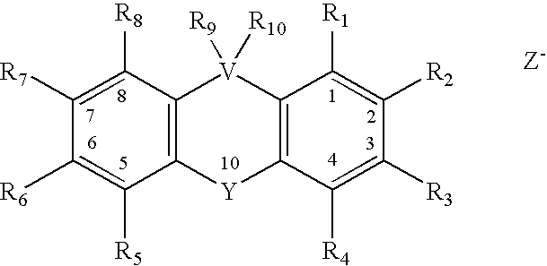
C1([R6])=C([R5])C2=C(C([R8])=C1[R7])[V]([R9])([R10])C1=C([Y]2)C([R4])=C([R3])C([R2])=C1[R1]
